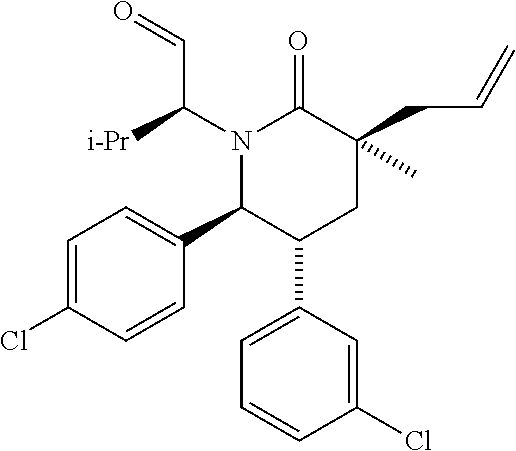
C1=C(Cl)C=CC(C2C(C3=CC=CC(Cl)=C3)CC(CC=C)(C)C(=O)N2C([i-Pr])C=O)=C1
